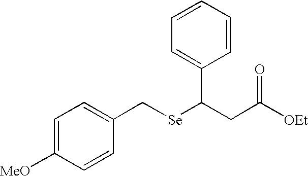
C1=C([MeO])C=CC(C[Se]C(CC([OEt])=O)C2=CC=CC=C2)=C1
